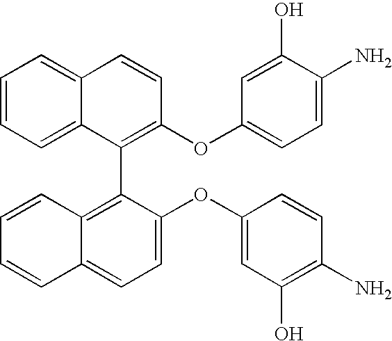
C1=CC2=C(C3=C(OC4=CC=C(N)C(O)=C4)C=CC4=CC=CC=C34)C(OC3=CC(O)=C(N)C=C3)=CC=C2C=C1
